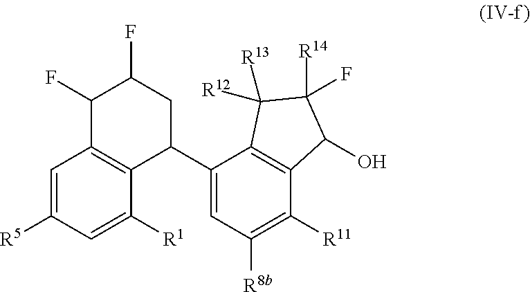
C1=C([R5])C=C([R1])C2=C1C(F)C(F)CC2C1=CC([R8b])=C([R11])C2=C1C([R13])([R12])C([R14])(F)C2O
